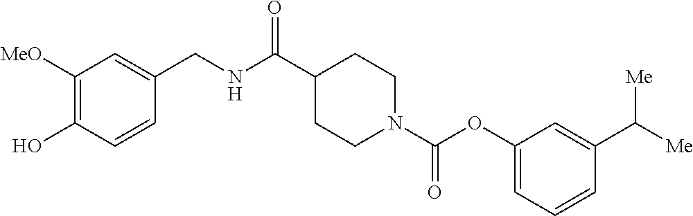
C1([MeO])=C(O)C=CC(CNC(C2CCN(C(OC3=CC=CC(C([Me])[Me])=C3)=O)CC2)=O)=C1
